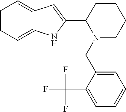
C1=CC=C2C(=C1)C=C(C1CCCCN1CC1=CC=CC=C1C(F)(F)F)N2
